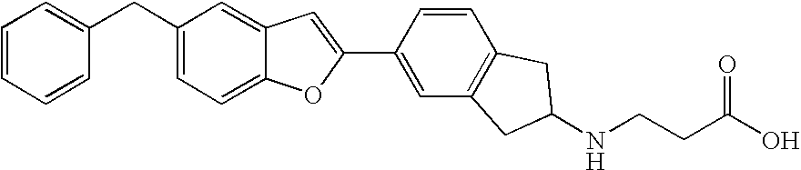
C1(CC2=CC=CC=C2)=CC=C2C(=C1)C=C(C1=CC3=C(C=C1)CC(NCCC(O)=O)C3)O2
